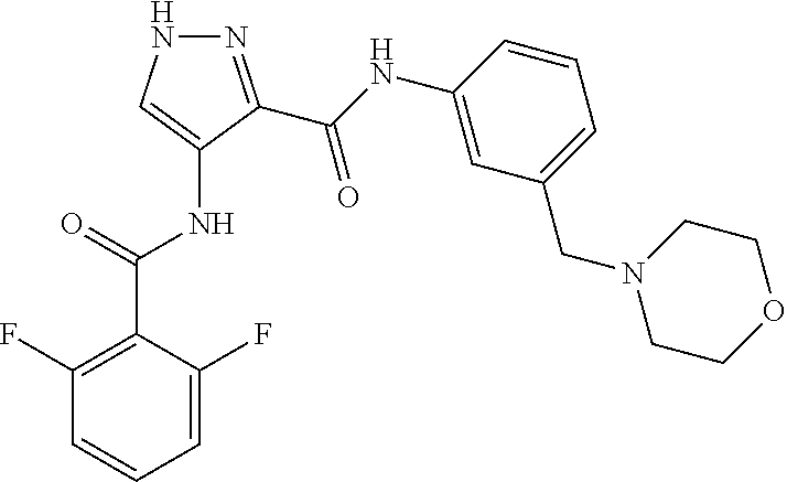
N1=C(C(NC2=CC(CN3CCOCC3)=CC=C2)=O)C(NC(C2=C(F)C=CC=C2F)=O)=CN1
